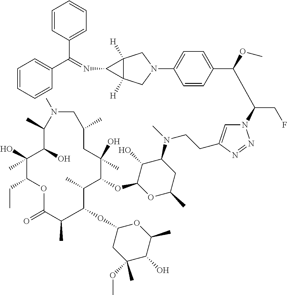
N1=NN(C(C(C2=CC=C(N3CC4([H])C([H])(C3)C4N=C(C3=CC=CC=C3)C3=CC=CC=C3)C=C2)OC)CF)C=C1CCN(C1C(O)C(OC2C(C)C(OC3CC(OC)(C)C(O)C(C)O3)C(C)C(=O)OC(CC)C(O)(C)C(O)C(C)N(C)CC(C)CC2(O)C)OC(C)C1)C
